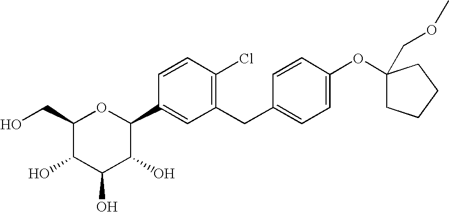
OCC1C(O)C(O)C(O)C(C2=CC(CC3=CC=C(OC4(COC)CCCC4)C=C3)=C(Cl)C=C2)O1
